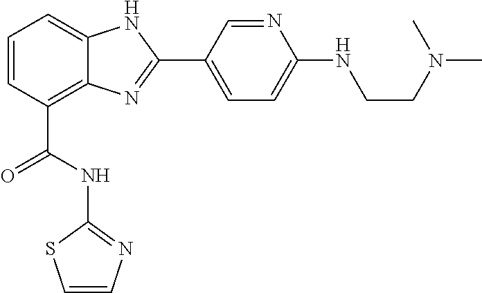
C1=CC(C(=O)NC2=NC=CS2)=C2C(=C1)NC(C1=CC=C(NCCN(C)C)N=C1)=N2
